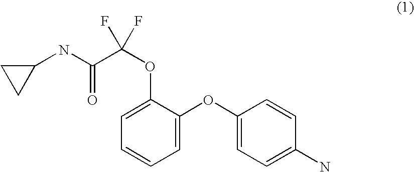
C1(NC(C(OC2=CC=CC=C2OC2=CC=C(N)C=C2)(F)F)=O)CC1
